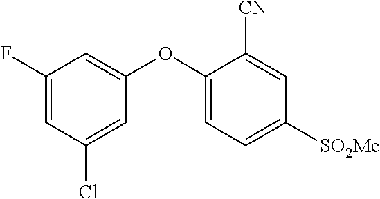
C1(F)=CC(Cl)=CC(OC2=CC=C([SO2Me])C=C2[CN])=C1
